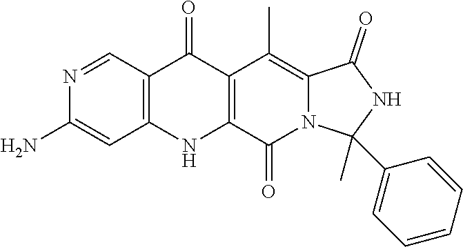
C12=C(C(=O)N3C(=C1C)C(=O)NC3(C)C1=CC=CC=C1)NC1=C(C=NC(N)=C1)C2=O
